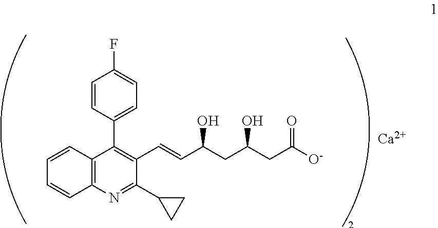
C1(C2=C(C=CC(CC(CC([O-])=O)O)O)C(C3CC3)=NC3=C2C=CC=C3)=CC=C(F)C=C1.[Ca]
